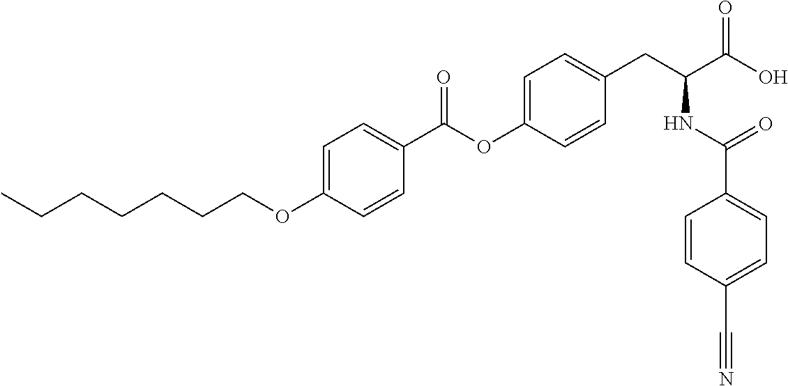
C1=C(OCCCCCCC)C=CC(C(OC2=CC=C(CC(C(O)=O)NC(C3=CC=C(C#N)C=C3)=O)C=C2)=O)=C1
